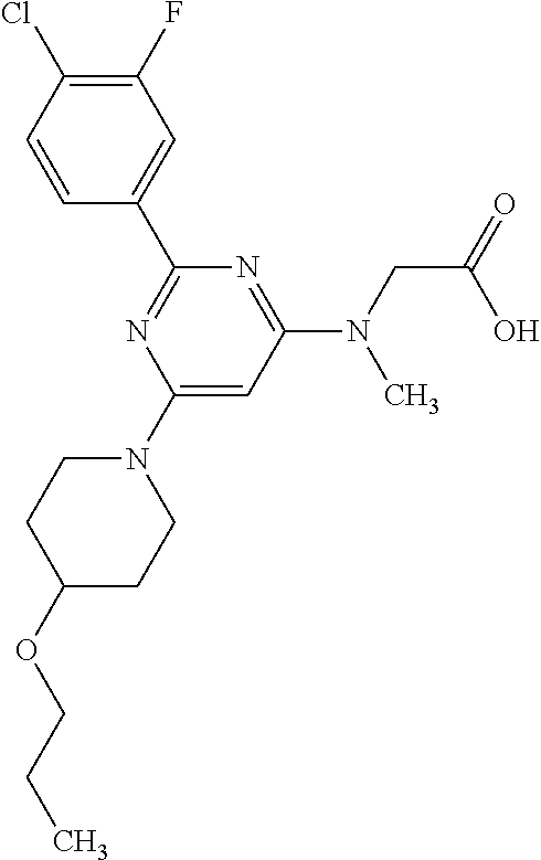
C1(F)=C(Cl)C=CC(C2=NC(N3CCC(OCCC)CC3)=CC(N(CC(=O)O)C)=N2)=C1
